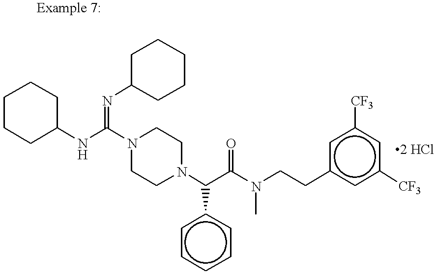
N1(C(NC2CCCCC2)=NC2CCCCC2)CCN(C(C(N(C)CCc2cc([CF3])cc([CF3])c2)=O)c2ccccc2)CC1
